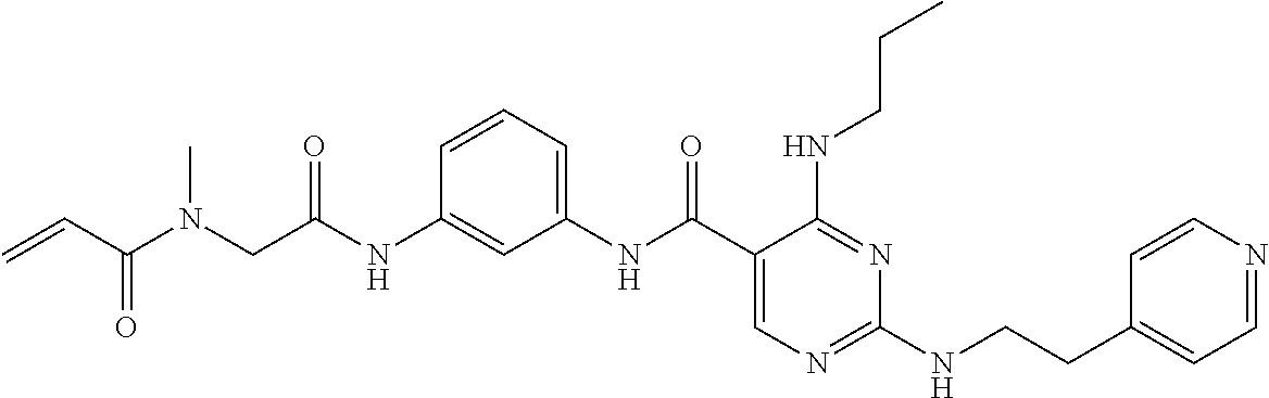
C1(NC(C2=CN=C(NCCC3=CC=NC=C3)N=C2NCCC)=O)=CC=CC(NC(=O)CN(C)C(=O)C=C)=C1
